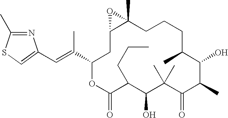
O1C(C(=CC2=CSC(C)=N2)C)CC2C(C)(CCCC(C)C(O)C(C)C(=O)C(C)(C)C(O)C(CCC)C1=O)O2
